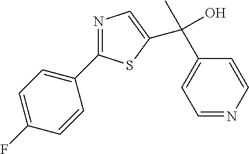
C1=C(F)C=CC(C2=NC=C(C(C)(C3=CC=NC=C3)O)S2)=C1
